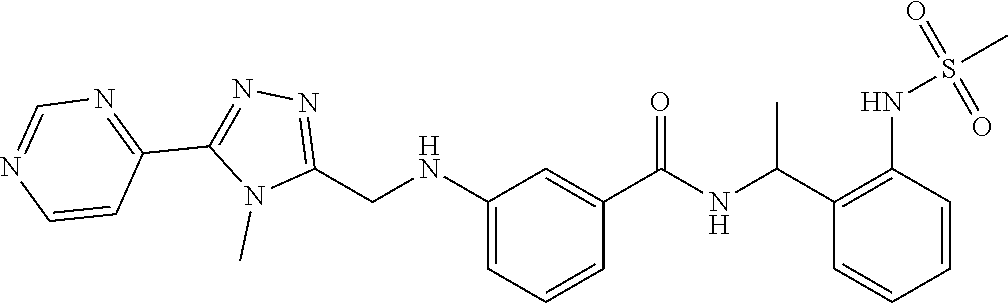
N(C1=CC=CC(C(=O)NC(C2=C(NS(C)(=O)=O)C=CC=C2)C)=C1)CC1=NN=C(C2=NC=NC=C2)N1C
